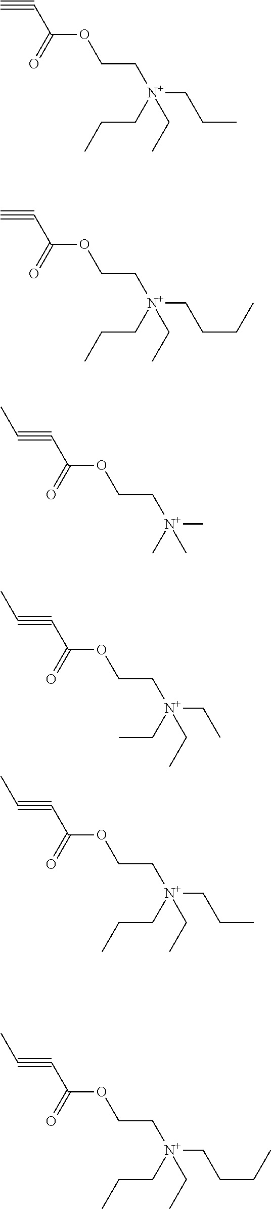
C(OC(=O)C#C)C[N+](CCC)(CC)CCC.C(OC(=O)C#C)C[N+](CCC)(CC)CCCC.C(OC(=O)C#CC)C[N+](C)(C)C.C(OC(=O)C#CC)C[N+](CC)(CC)CC.C(OC(=O)C#CC)C[N+](CCC)(CC)CCC.C(OC(=O)C#CC)C[N+](CCC)(CC)CCCC
